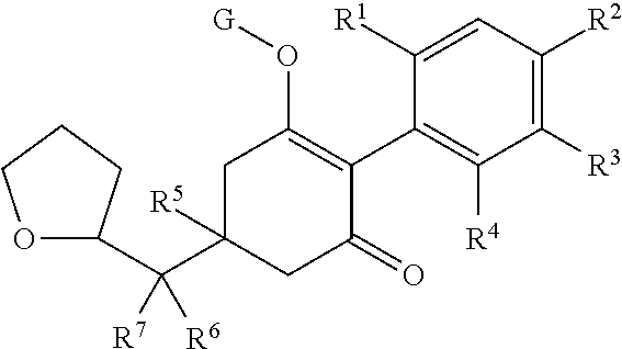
C1([R1])=CC([R2])=C([R3])C([R4])=C1C1=C(O[G])CC(C([R7])([R6])C2OCCC2)([R5])CC1=O
